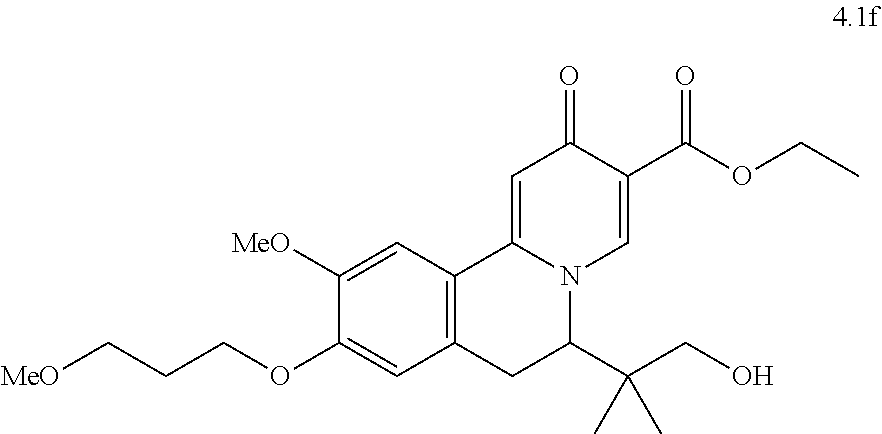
C12=C(C=C([MeO])C(OCCC[MeO])=C1)C1=CC(=O)C(C(OCC)=O)=CN1C(C(CO)(C)C)C2
